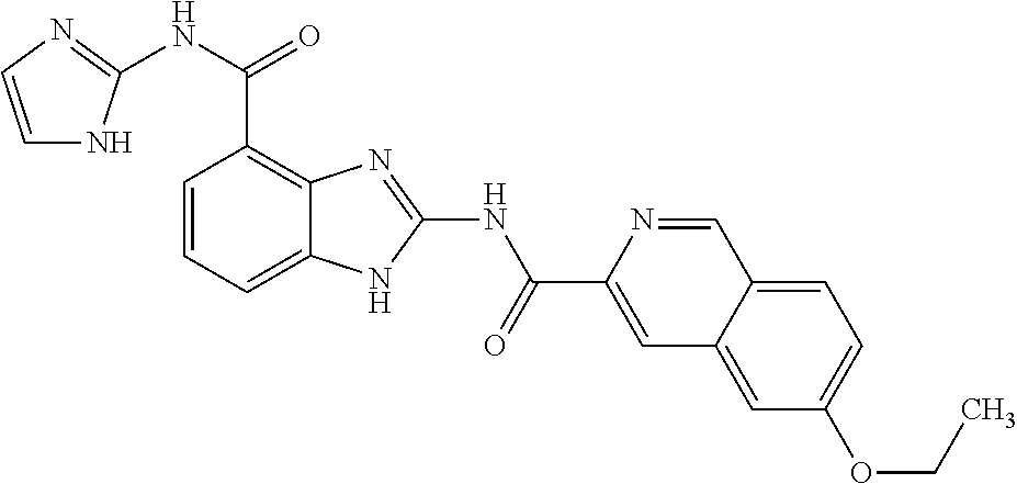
C1=CC=C2C(=C1C(NC1=NC=CN1)=O)N=C(NC(C1=CC3=CC(OCC)=CC=C3C=N1)=O)N2
